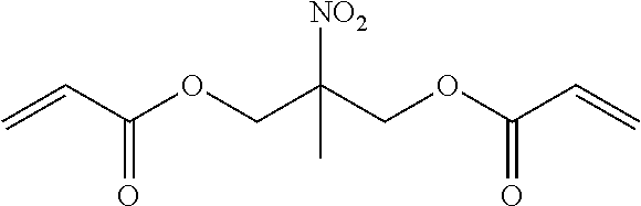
C(C(COC(C=C)=O)([NO2])C)OC(C=C)=O
